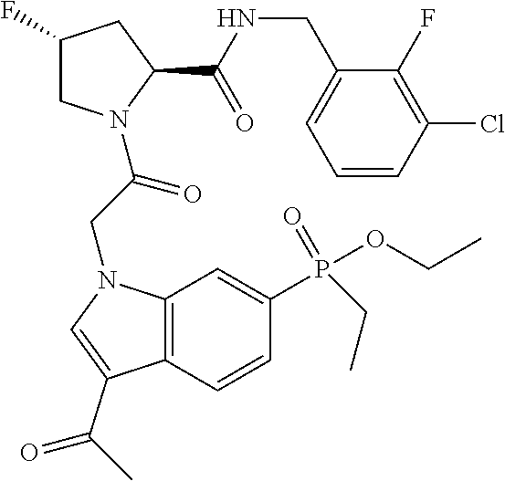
C1(F)CN(C(=O)CN2C3=C(C=CC(P(=O)(OCC)CC)=C3)C(C(=O)C)=C2)C(C(NCC2=CC=CC(Cl)=C2F)=O)C1
